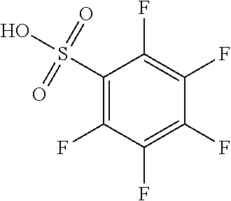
C1(S(O)(=O)=O)=C(F)C(F)=C(F)C(F)=C1F
